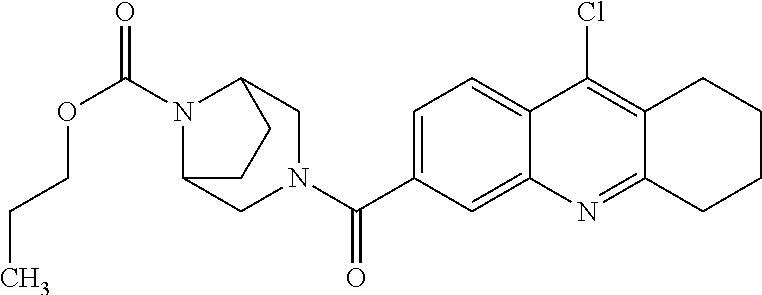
C(=O)(C1=CC=C2C(=C1)N=C1C(=C2Cl)CCCC1)N1CC2N(C(OCCC)=O)C(C1)CC2
